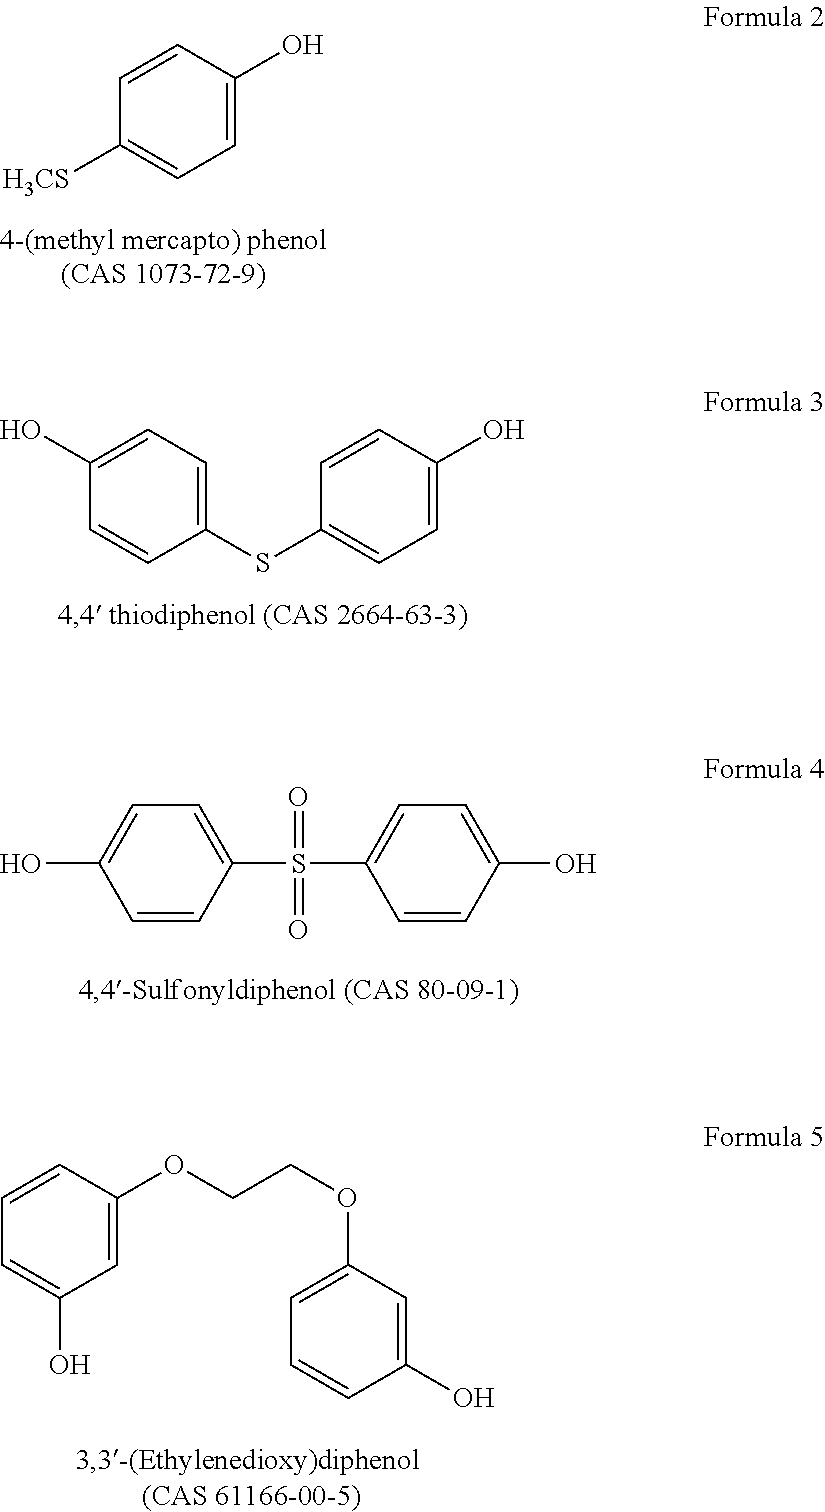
C1=C(O)C=CC([H3CS])=C1.C1(SC2=CC=C(O)C=C2)=CC=C(O)C=C1.OC1=CC=C(S(C2=CC=C(O)C=C2)(=O)=O)C=C1.C1=C(OCCOC2=CC=CC(O)=C2)C=CC=C1O
